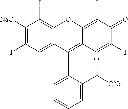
C1([NaO])=C(I)C=C2C(=C1I)OC1=C(I)C(=O)C(I)=CC1=C2C1=CC=CC=C1C([ONa])=O
